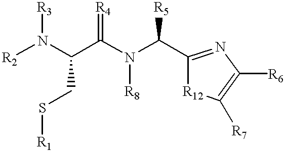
C(CS[R1])(C(N([R8])C(C1=NC([R6])=C([R7])[R12]1)[R5])=[R4])N([R3])[R2]
